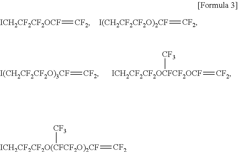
[ICH2CF2CF2OCF]=[CF2].[I(CH2CF2CF2O)2CF]=[CF2].[I(CH2CF2CF2O)3CF]=[CF2].[ICH2CF2CF2OCFCF2OCF](=[CF2])[CF3].[ICH2CF2CF2O(CFCF2O)2CF](=[CF2])[CF3]
